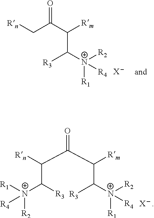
C(C(C(C([R3])[N+]([R2])([R1])[R4])[Rm])=O)[Rn].[X].[R1][N+](C(C([Rn])C(C(C([N+]([R2])([R1])[R4])[R3])[Rm])=O)[R3])([R2])[R4].[X]
